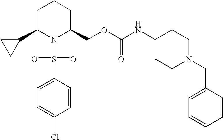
C1C(C2CC2)N(S(C2=CC=C(Cl)C=C2)(=O)=O)C(COC(NC2CCN(CC3=CC=CC=C3)CC2)=O)CC1
